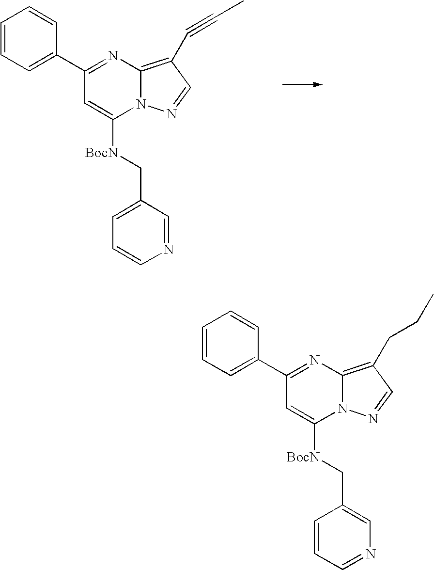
C1(C2=CC=CC=C2)=NC2=C(C#CC)C=NN2C([BocN]CC2=CC=CN=C2)=C1.C1(C2=CC=CC=C2)=NC2=C(CCC)C=NN2C([BocN]CC2=CN=CC=C2)=C1
